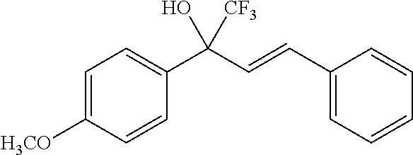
C1=C([H3CO])C=CC(C(C=CC2=CC=CC=C2)(O)[CF3])=C1
